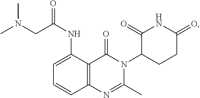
C12=C(C(NC(CN(C)C)=O)=CC=C1)C(=O)N(C1CCC(=O)NC1=O)C(C)=N2
